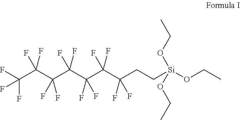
C(C(C(C(C(C(F)(F)C(F)(F)CC[Si](OCC)(OCC)OCC)(F)F)(F)F)(F)F)(F)F)(F)(F)F
